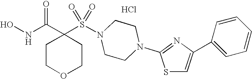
C1(S(N2CCN(C3=NC(C4=CC=CC=C4)=CS3)CC2)(=O)=O)(C(NO)=O)CCOCC1.Cl
